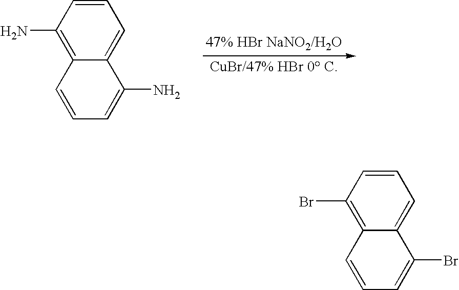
C1=CC(N)=C2C(=C1)C(N)=CC=C2.C1=CC(Br)=C2C(=C1)C(Br)=CC=C2
